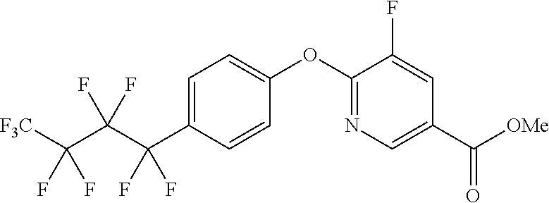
C1=C(C(C(C([F3C])(F)F)(F)F)(F)F)C=CC(OC2=NC=C(C([OMe])=O)C=C2F)=C1
